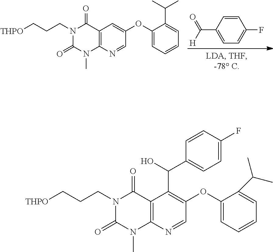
C1=CC(C([H])=O)=CC=C1F.[THPO]CCCN1C(=O)N(C)C2=C(C1=O)C=C(OC1=CC=CC=C1C(C)C)C=N2.[THPO]CCCN1C(=O)N(C)C2=C(C1=O)C(C(C1=CC=C(F)C=C1)O)=C(OC1=CC=CC=C1C(C)C)C=N2
